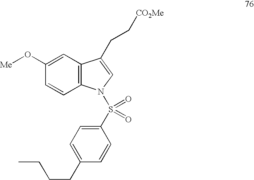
C1(O[Me])=CC2=C(C=C1)N(S(C1=CC=C(CCCC)C=C1)(=O)=O)C=C2CC[CO2Me]
